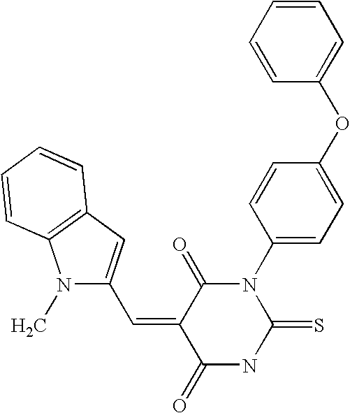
C1=CC=CC(OC2=CC=C(N3C(=O)C(=CC4=CC5=C(N4C)C=CC=C5)C(=O)NC3=S)C=C2)=C1
